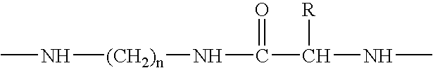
CN[(CH2)n]NC(C([R])NC)=O
